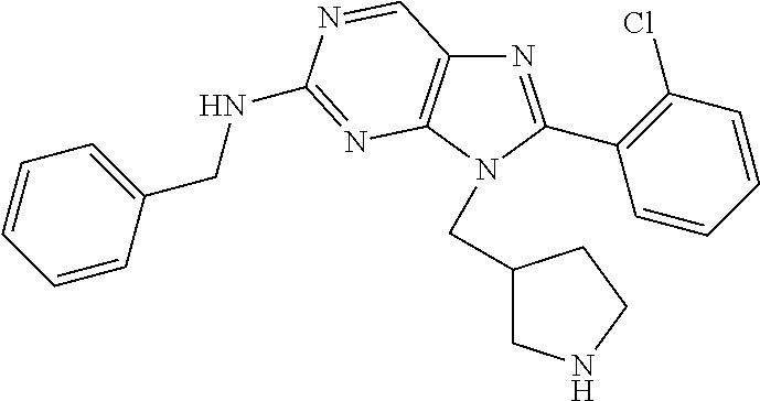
N1=C(C2=C(Cl)C=CC=C2)N(CC2CNCC2)C2=C1C=NC(NCC1=CC=CC=C1)=N2
